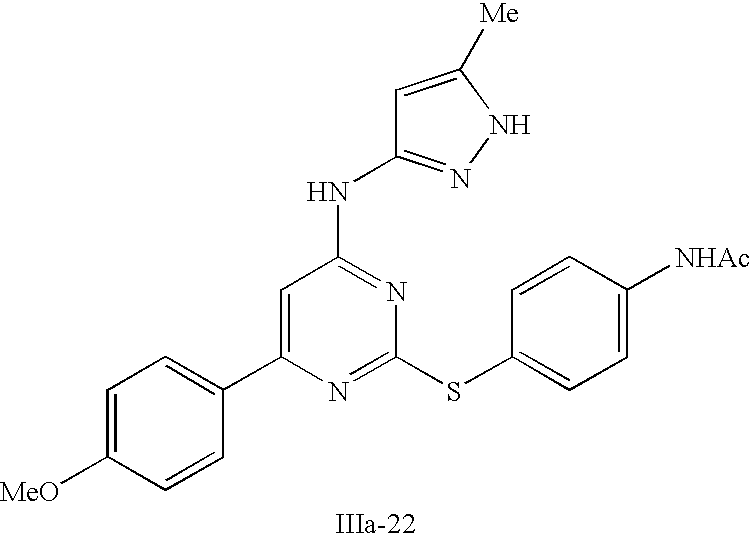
C1=C(C2=CC=C([MeO])C=C2)N=C(SC2=CC=C([NHAc])C=C2)N=C1NC1=NNC([Me])=C1
